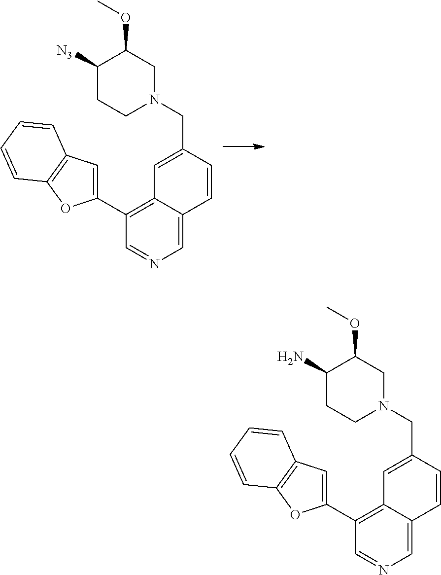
C1([N3])CCN(CC2=CC3=C(C4=CC5=C(O4)C=CC=C5)C=NC=C3C=C2)CC1OC.C1(N)CCN(CC2=CC3=C(C4=CC5=C(O4)C=CC=C5)C=NC=C3C=C2)CC1OC
